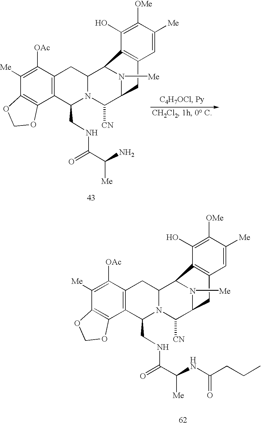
C1([Me])=C([OAc])C2=C(C3=C1OCO3)C(CNC(=O)C([Me])NC(CCC)=O)N1C(C3N([Me])C(C1[CN])CC1=C3C(O)=C([OMe])C([Me])=C1)C2.C1([Me])=C([OAc])C2=C(C3=C1OCO3)C(CNC(=O)C(N)[Me])N1C(C3N([Me])C(C1[CN])CC1=C3C(O)=C([OMe])C([Me])=C1)C2
